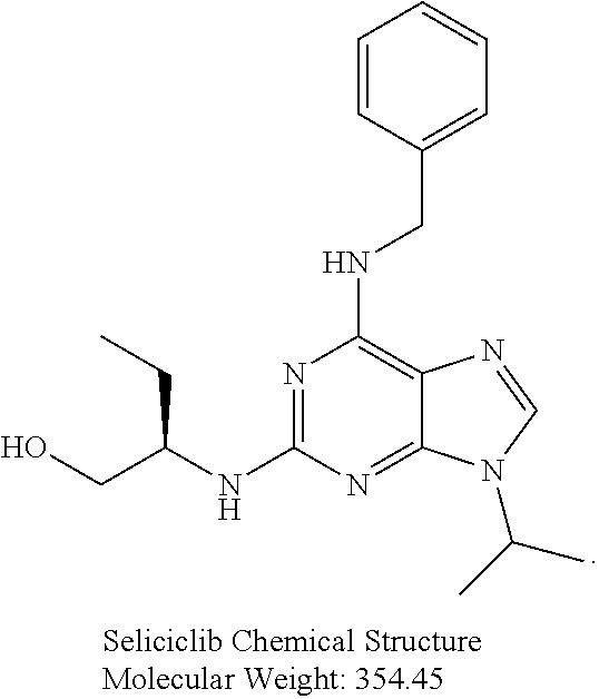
N1=C(NC(CO)CC)N=C2C(=C1NCC1=CC=CC=C1)N=CN2C(C)C
